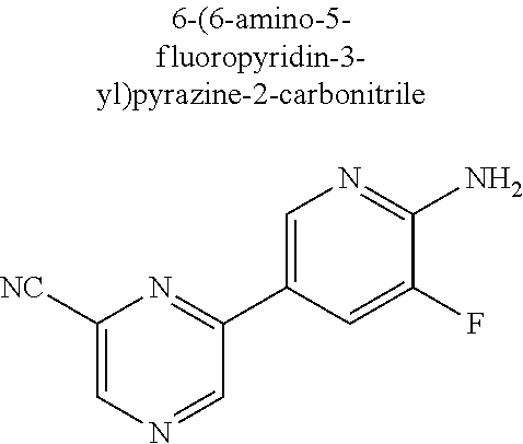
C1([NC])=CN=CC(C2=CN=C(N)C(F)=C2)=N1
